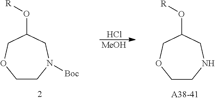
C1CNCC(O[R])CO1.C1CN([Boc])CC(O[R])CO1.[MeOH].Cl
